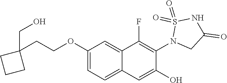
C1(OCCC2(CO)CCC2)=CC=C2C(=C1)C(F)=C(N1CC(=O)NS1(=O)=O)C(O)=C2
